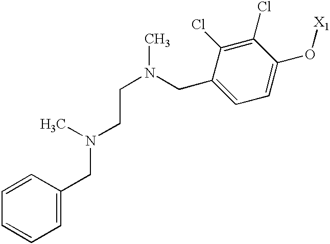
C(C1=CC=C(O[X1])C(Cl)=C1Cl)N(CCN(CC1=CC=CC=C1)C)C
